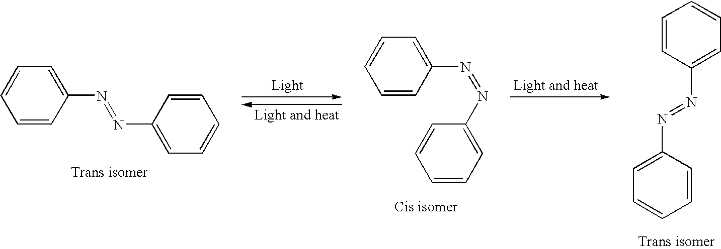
C1(N=NC2=CC=CC=C2)=CC=CC=C1.C1(N=NC2=CC=CC=C2)=CC=CC=C1.C1=CC(N=NC2=CC=CC=C2)=CC=C1
